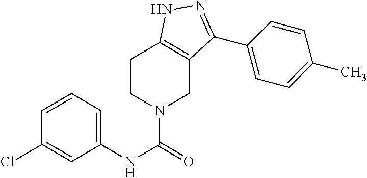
ClC1=CC(NC(=O)N2CCC3=C(C2)C(C2=CC=C(C)C=C2)=NN3)=CC=C1
